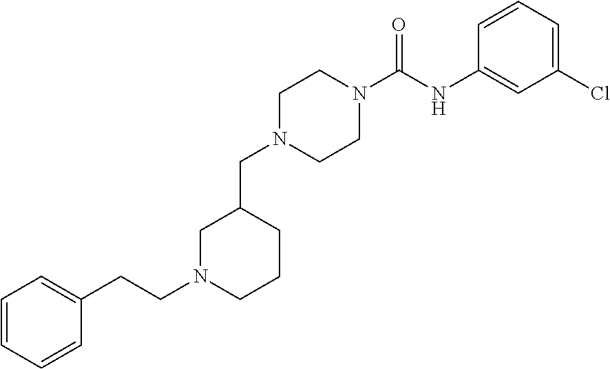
C1N(CC2CN(CCC3=CC=CC=C3)CCC2)CCN(C(NC2=CC(Cl)=CC=C2)=O)C1
